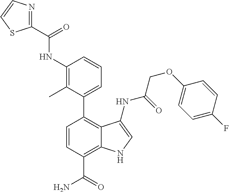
C1(NC(C2=NC=CS2)=O)=C(C)C(C2=C3C(=C(C(=O)N)C=C2)NC=C3NC(=O)COC2=CC=C(F)C=C2)=CC=C1
